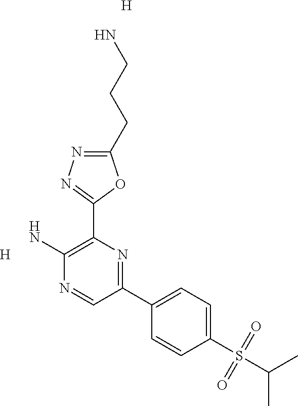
C1(CCCN)=NN=C(C2=C(N)N=CC(C3=CC=C(S(=O)(=O)C(C)C)C=C3)=N2)O1.[H].[H]
